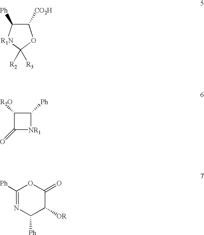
C1([CO2H])C([Ph])[R1N]C([R2])([R3])O1.C1([R2O])C(=O)[NR1]C1[Ph].C1([Ph])=NC([Ph])C([OR])C(=O)O1
